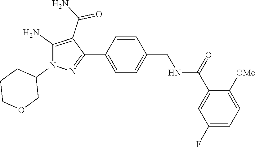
C1=CC(C2=NN(C3CCCOC3)C(N)=C2C(N)=O)=CC=C1CNC(C1=CC(F)=CC=C1[OMe])=O
